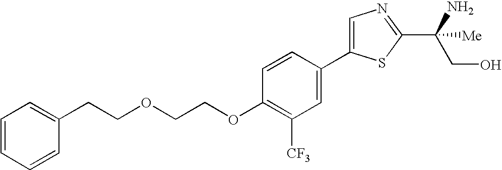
C(COCCOC1=C([CF3])C=C(C2=CN=C(C(CO)(N)[Me])S2)C=C1)C1=CC=CC=C1
